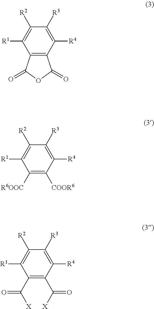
C12=C(C([R4])=C([R3])C([R2])=C1[R1])C(=O)OC2=O.C1([R6OOC])=C([COOR6])C([R4])=C([R3])C([R2])=C1[R1].C1(C([X])=O)=C(C([X])=O)C([R4])=C([R3])C([R2])=C1[R1]
